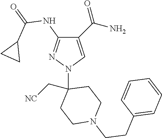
C1(C(=O)N)=CN(C2(C[NC])CCN(CCC3=CC=CC=C3)CC2)N=C1NC(=O)C1CC1
